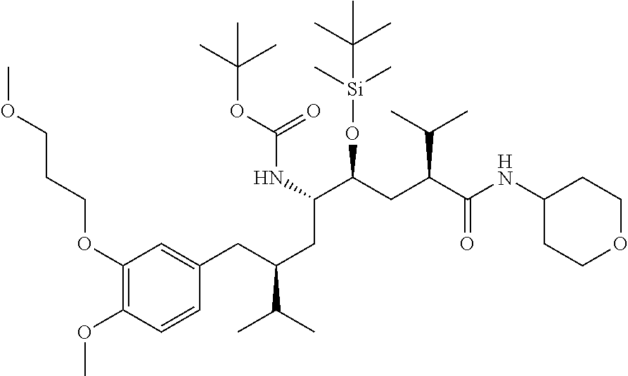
C1(OCCCOC)=C(OC)C=CC(CC(CC(NC(OC(C)(C)C)=O)C(CC(C(NC2CCOCC2)=O)C(C)C)O[Si](C)(C)C(C)(C)C)C(C)C)=C1
